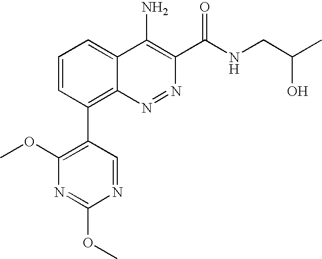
C1(C2=C3C(=CC=C2)C(N)=C(C(NCC(C)O)=O)N=N3)=C(OC)N=C(OC)N=C1
